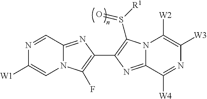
N12C(=NC(C3=C(S([R1])=O)N4C(=N3)C([W4])=NC([W3])=C4[W2])=C1F)C=NC([W1])=C2
